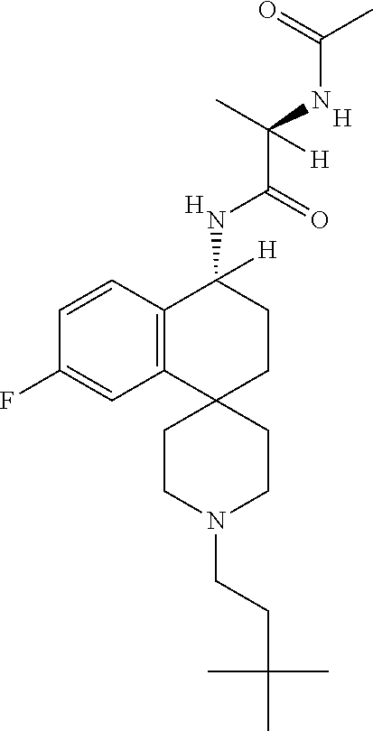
C12=C(C=CC(F)=C1)C(NC(C(NC(=O)C)(C)[H])=O)([H])CCC21CCN(CCC(C)(C)C)CC1.[H].[H]
